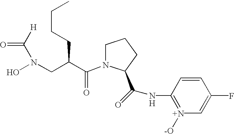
[H].N1(C(C(CN(O)C([H])=O)CCCC)=O)C(C(=O)NC2=[N+]([-O])C=C(F)C=C2)CCC1
